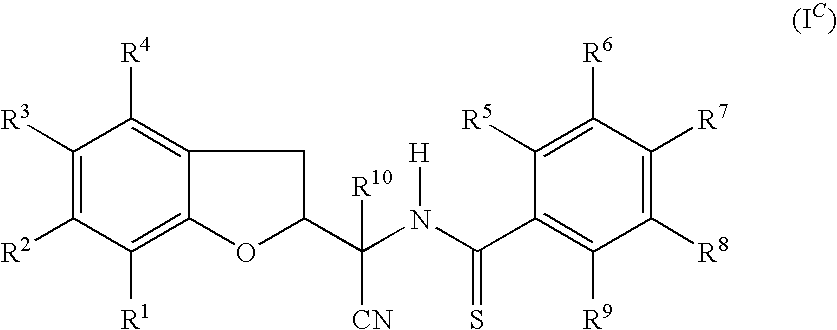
C1([R3])=C([R2])C([R1])=C2C(=C1[R4])CC(C(N(C(C1=C([R9])C([R8])=C([R7])C([R6])=C1[R5])=S)[H])([CN])[R10])O2
